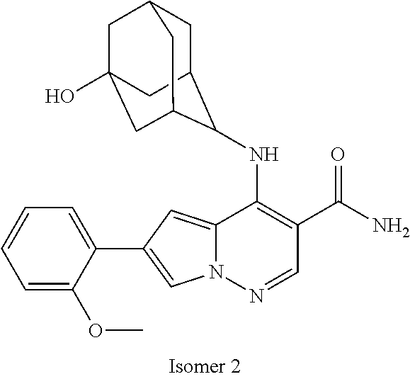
N12C(=CC(C3=CC=CC=C3OC)=C1)C(NC1C3CC4CC(O)(CC1C4)C3)=C(C(N)=O)C=N2
